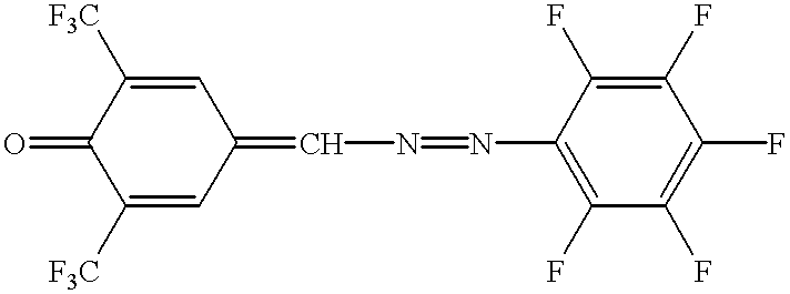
C1([F3C])=CC(=CN=NC2=C(F)C(F)=C(F)C(F)=C2F)C=C([F3C])C1=O
